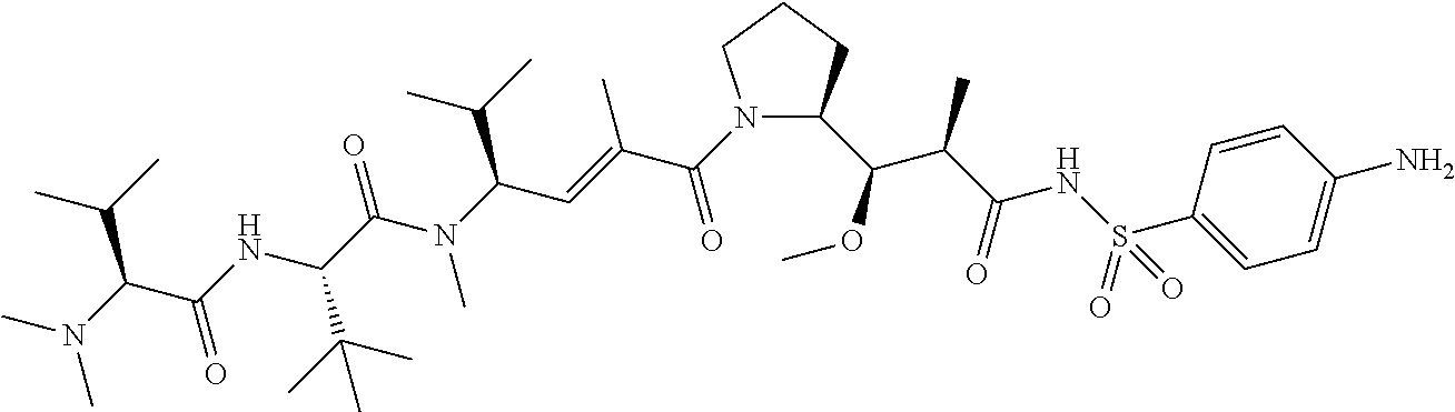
C(N(C(C=C(C(=O)N1C(C(OC)C(C(NS(=O)(C2=CC=C(N)C=C2)=O)=O)C)CCC1)C)C(C)C)C)(=O)C(C(C)(C)C)NC(=O)C(C(C)C)N(C)C
